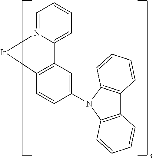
C1=N2C(=CC=C1)C1=C(C=CC(N3C4=C(C5=C3C=CC=C5)C=CC=C4)=C1)[Ir]2
